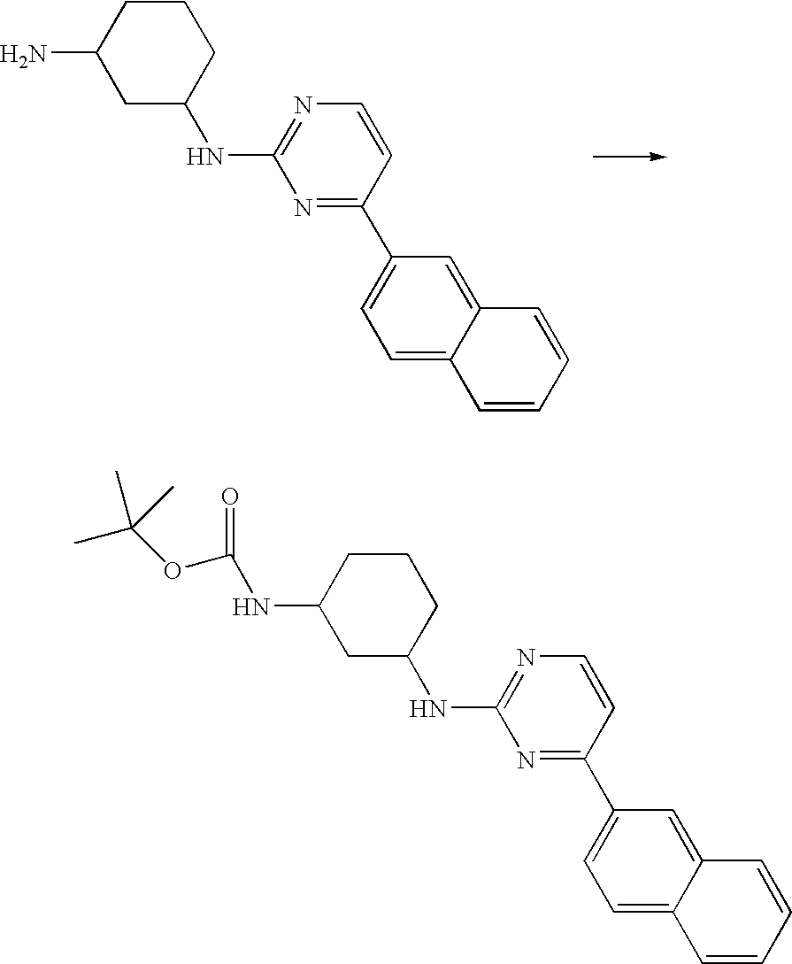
C1=C2C(=CC(C3=NC(NC4CCCC(N)C4)=NC=C3)=C1)C=CC=C2.C1=C2C(=CC(C3=NC(NC4CCCC(NC(=O)OC(C)(C)C)C4)=NC=C3)=C1)C=CC=C2
